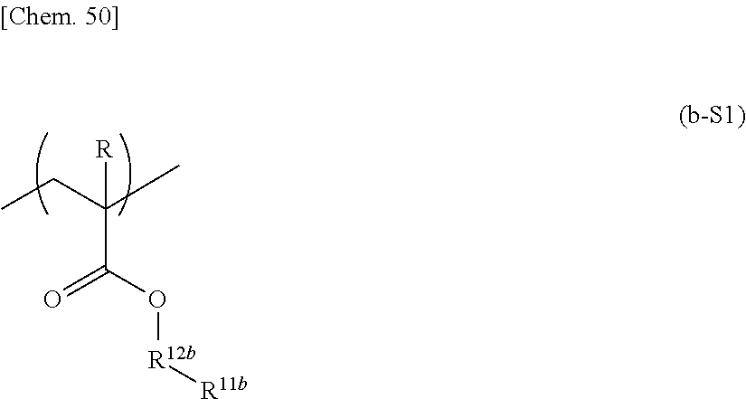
CCC(C)(C(O[R12b][R11b])=O)[R]
